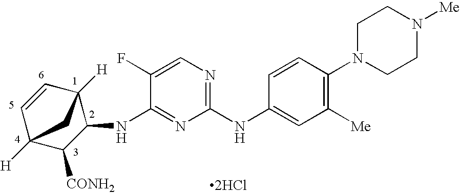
C1(NC2=CC([Me])=C(N3CCN([Me])CC3)C=C2)=NC=C(F)C(NC2C3([H])C=CC([H])(C2[CONH2])C3)=N1.[2HCl]
